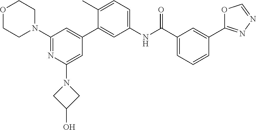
C1(N2CCOCC2)=NC(N2CC(O)C2)=CC(C2=CC(NC(C3=CC=CC(C4=NN=CO4)=C3)=O)=CC=C2C)=C1
